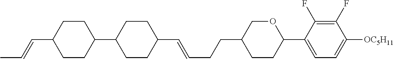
C1CC(C=CC)CCC1C1CCC(C=CCCC2CCC(C3=CC=C([OC5H11])C(F)=C3F)OC2)CC1
